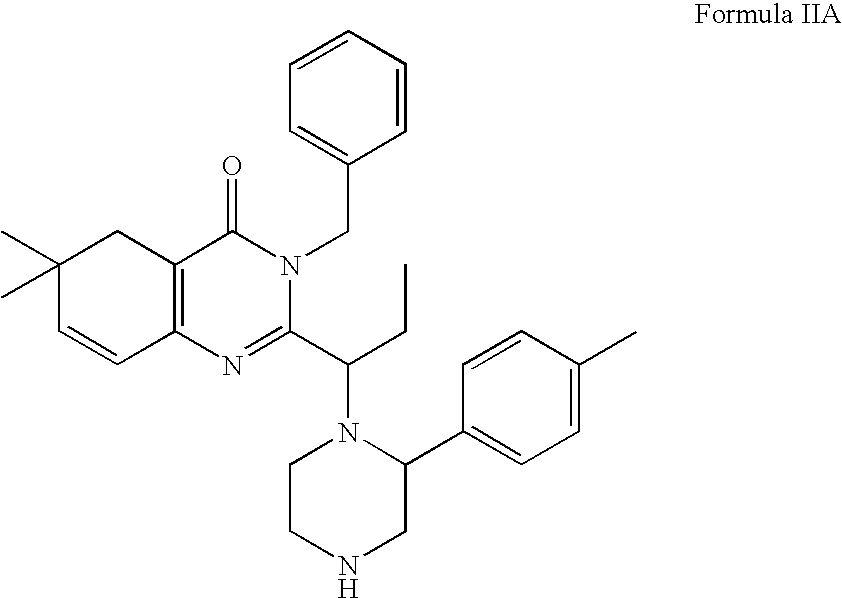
C1(C)(C)C=CC2=C(C1)C(=O)N(CC1=CC=CC=C1)C(C(CC)N1CCNCC1C1=CC=C(C)C=C1)=N2
